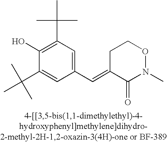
C1(C=C2C(=O)N(C)OCC2)=CC(C(C)(C)C)=C(O)C(C(C)(C)C)=C1
